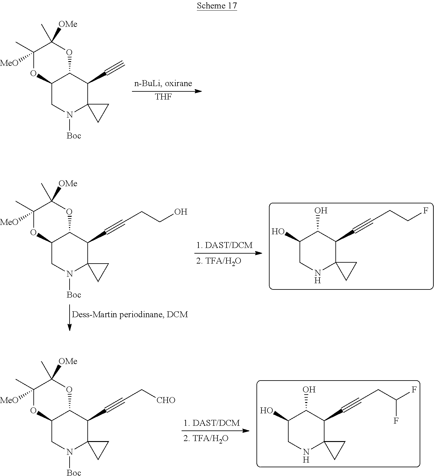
C1(C)([MeO])OC2C(OC1(C)[OMe])C(C#C)C1(N([Boc])C2)CC1.[THF].OC1C(O)C(C#CCCF)C2(NC1)CC2.C1(C)([MeO])OC2C(OC1(C)[OMe])C(C#CCCO)C1(N([Boc])C2)CC1.OC1C(O)C(C#CCC(F)F)C2(NC1)CC2.C1(C)([MeO])OC2C(OC1(C)[OMe])C(C#CC[CHO])C1(N([Boc])C2)CC1
